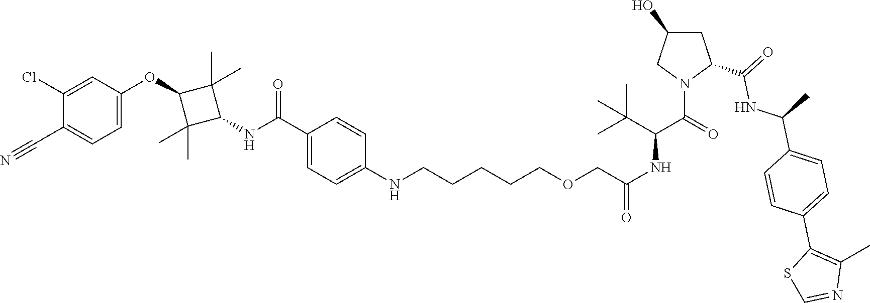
C1(C(=O)NC2C(C)(C)C(OC3=CC=C(C#N)C(Cl)=C3)C2(C)C)=CC=C(NCCCCCOCC(NC(C(C)(C)C)C(N2C(C(NC(C3=CC=C(C4=C(C)N=CS4)C=C3)C)=O)CC(O)C2)=O)=O)C=C1
